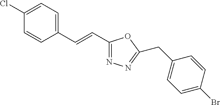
C1(Cl)=CC=C(C=CC2=NN=C(CC3=CC=C(Br)C=C3)O2)C=C1
